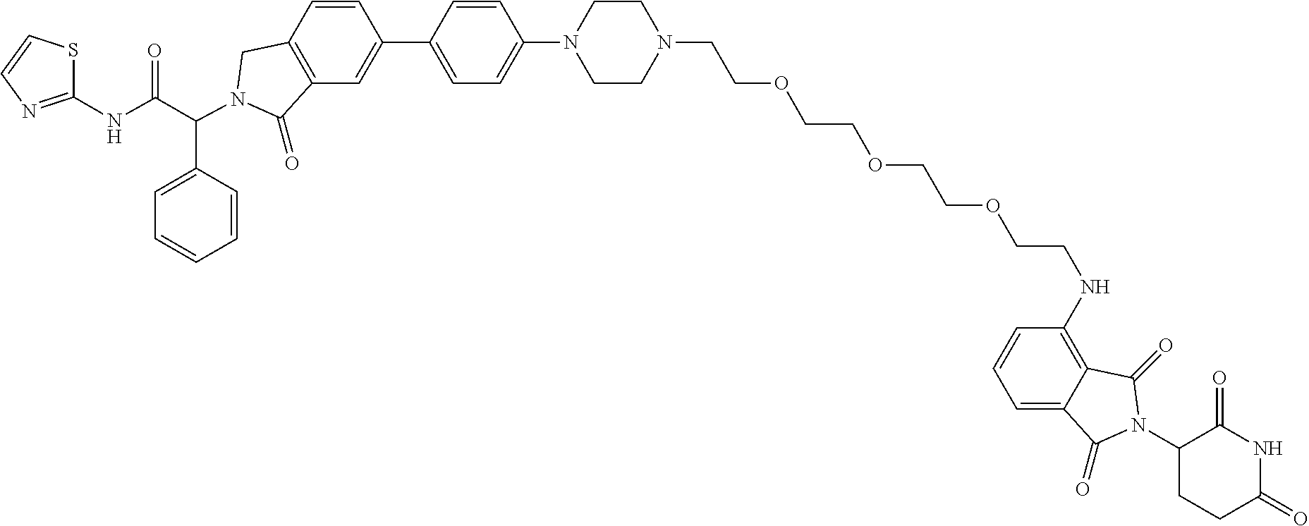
C1(C2=CC3=C(C=C2)CN(C(C2=CC=CC=C2)C(NC2=NC=CS2)=O)C3=O)=CC=C(N2CCN(CCOCCOCCOCCNC3=C4C(=CC=C3)C(=O)N(C3CCC(=O)NC3=O)C4=O)CC2)C=C1
